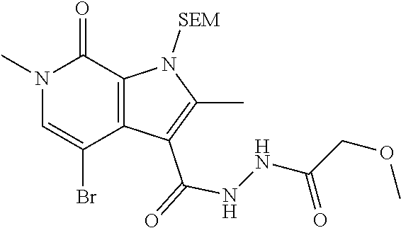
N1(C)C=C(Br)C2=C(C1=O)N([SEM])C(C)=C2C(NNC(COC)=O)=O
